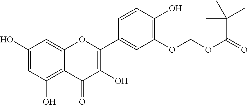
C1(O)=CC(O)=C2C(=C1)OC(C1=CC(OCOC(=O)C(C)(C)C)=C(O)C=C1)=C(O)C2=O
